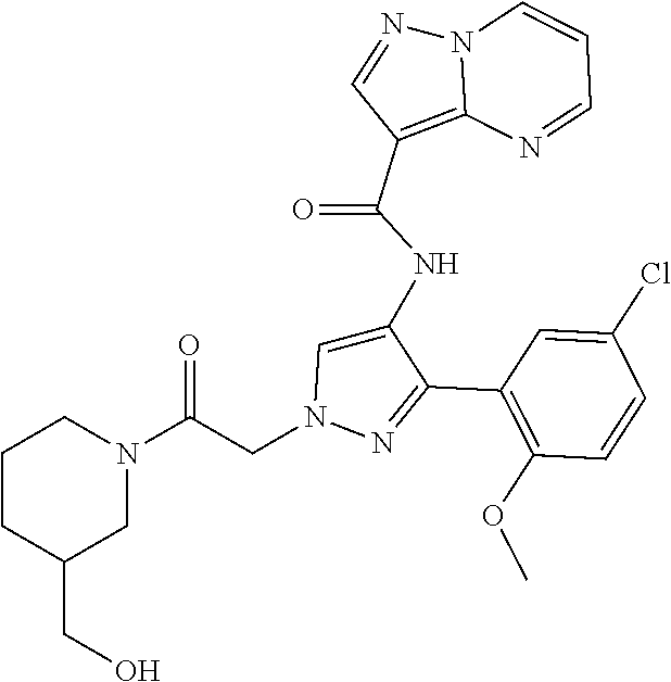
C1(C2=NN(CC(N3CCCC(CO)C3)=O)C=C2NC(C2=C3N(N=C2)C=CC=N3)=O)=C(OC)C=CC(Cl)=C1
